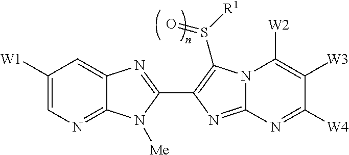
C12=NC=C([W1])C=C1N=C(C1=C(S([R1])=O)N3C(=N1)N=C([W4])C([W3])=C3[W2])N2[Me]
